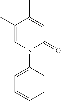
C1=C(C)C(C)=CN(C2=CC=CC=C2)C1=O
